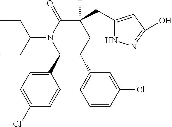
C1=C(Cl)C=CC(C2C(C3=CC=CC(Cl)=C3)CC(C)(CC3=CC(O)=NN3)C(=O)N2C(CC)CC)=C1
